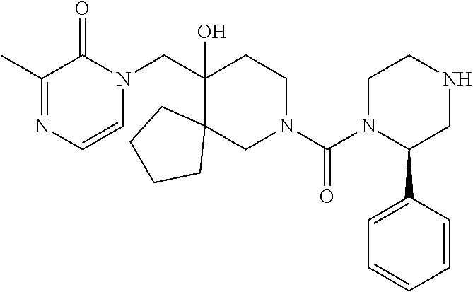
N1=C(C)C(=O)N(CC2(O)C3(CN(C(N4C(C5=CC=CC=C5)CNCC4)=O)CC2)CCCC3)C=C1
